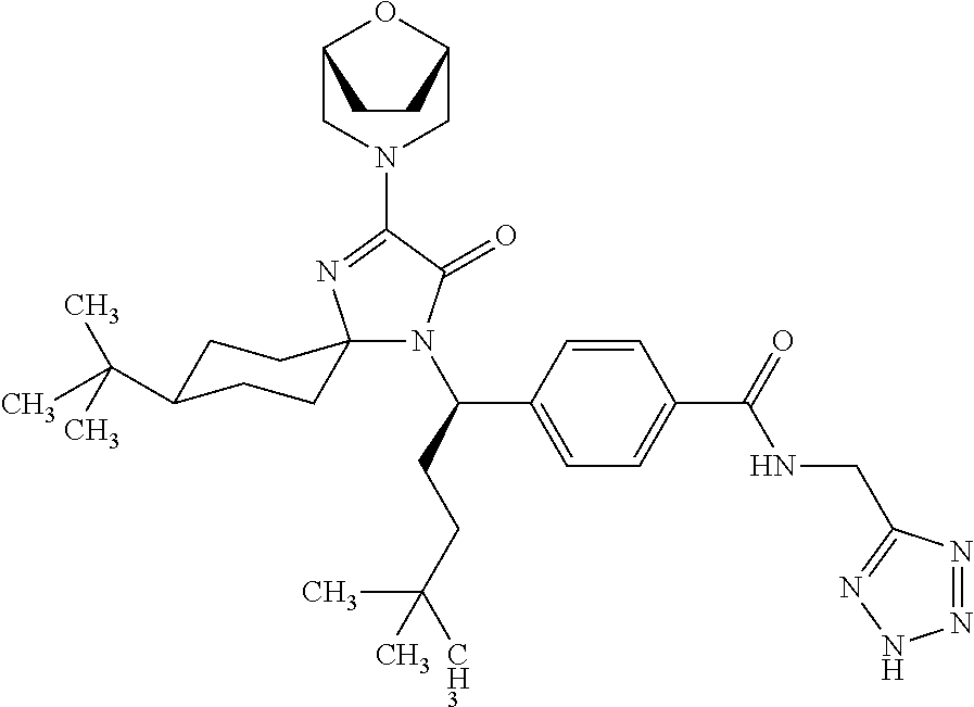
C1C(C(C)(C)C)CCC2(C1)N(C(CCC([CH3])(C)C)C1=CC=C(C(=O)NCC3=NNN=N3)C=C1)C(=O)C(N1CC3OC(C1)CC3)=N2
